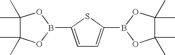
C1=C(B2OC(C)(C)C(C)(C)O2)SC(B2OC(C)(C)C(C)(C)O2)=C1
